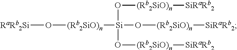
[RaRb2Si]O[(Rb2SiO)n][Si](O[(Rb2SiO)n][SiRaRb2])(O[(Rb2SiO)n][SiRaRb2])O[(Rb2SiO)n][SiRaRb2]
